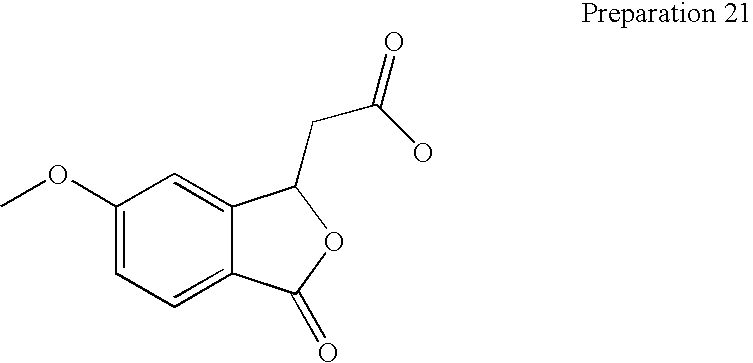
C1(OC)=CC=C2C(=C1)C(CC(=O)O)OC2=O
